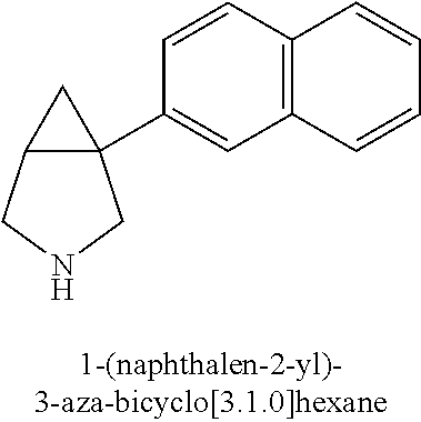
C12C(C3=CC4=C(C=C3)C=CC=C4)(C1)CNC2
